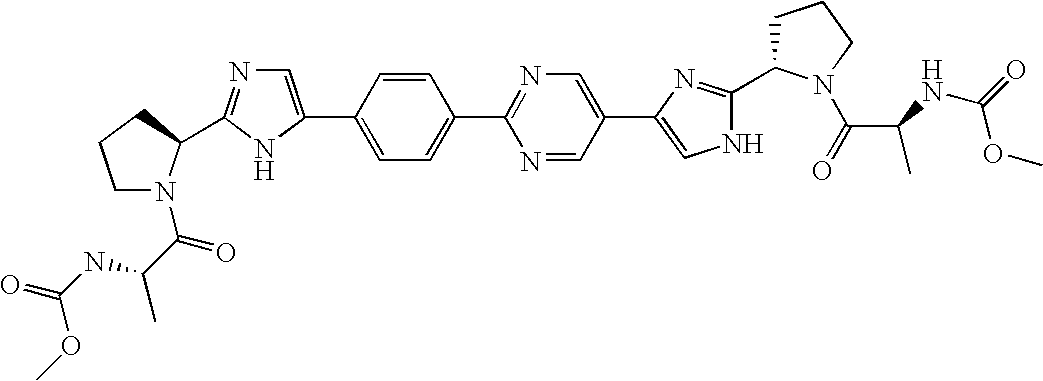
C1(C2=CN=C(C3N(C(C(NC(=O)OC)C)=O)CCC3)N2)=CC=C(C2=NC=C(C3=CNC(C4CCCN4C(=O)C(C)NC(OC)=O)=N3)C=N2)C=C1
